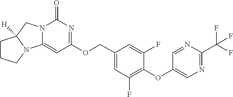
N12C(=CC(OCC3=CC(F)=C(OC4=CN=C(C(F)(F)F)N=C4)C(F)=C3)=NC1=O)N1CCCC1([H])C2
